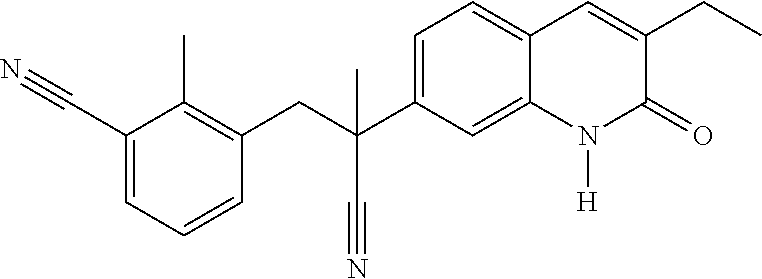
C1=C(C#N)C(C)=C(CC(C2=CC=C3C(=C2)N([H])C(=O)C(CC)=C3)(C#N)C)C=C1
